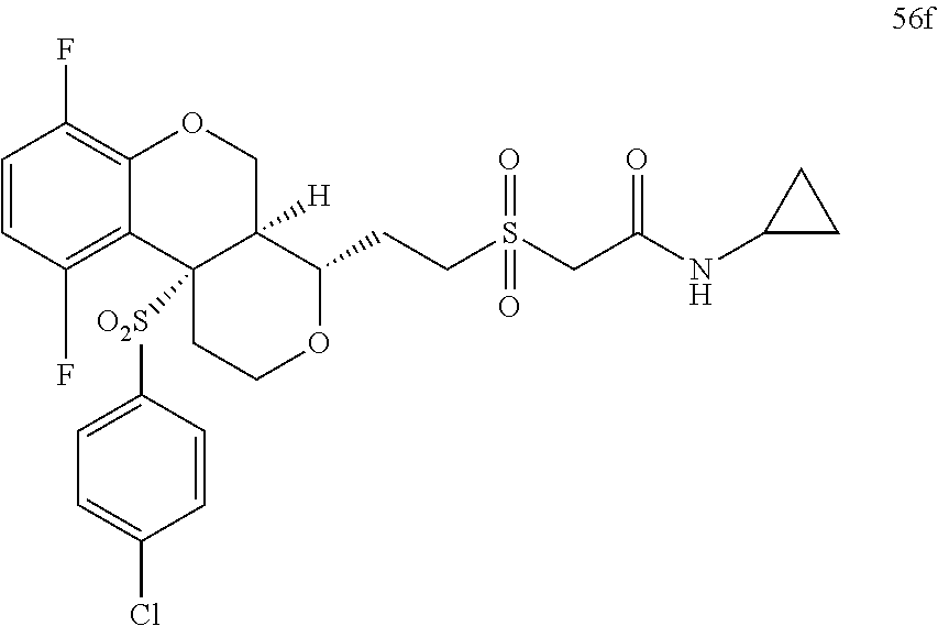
C1=CC(F)=C2C(=C1F)OCC1([H])C2([O2S]C2=CC=C(Cl)C=C2)CCOC1CCS(CC(NC1CC1)=O)(=O)=O
